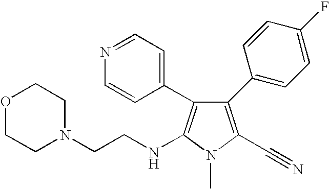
C1(C2=CC=C(F)C=C2)=C(C#N)N(C)C(NCCN2CCOCC2)=C1C1=CC=NC=C1
